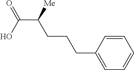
C1(CCCC(C(O)=O)[Me])=CC=CC=C1
